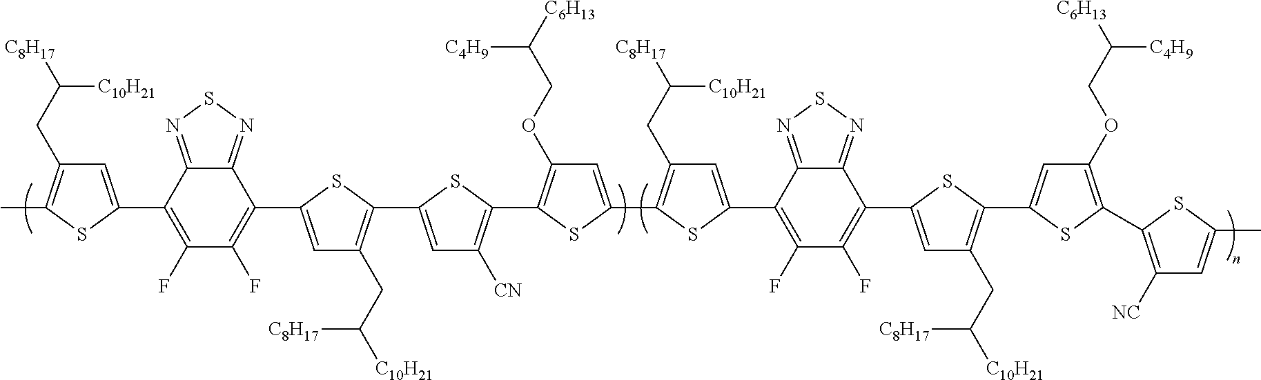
C12=NSN=C1C(C1=CC(CC([C10H21])[C8H17])=C(C3=CC([CN])=C(C4=C(OCC([C4H9])[C6H13])C=C(C5=C(CC([C10H21])[C8H17])C=C(C6=C(F)C(F)=C(C7=CC(CC([C10H21])[C8H17])=C(C8=CC(OCC([C4H9])[C6H13])=C(C9=C([NC])C=C(C)S9)S8)S7)C7=NSN=C76)S5)S4)S3)S1)=C(F)C(F)=C2C1=CC(CC([C10H21])[C8H17])=C(C)S1
